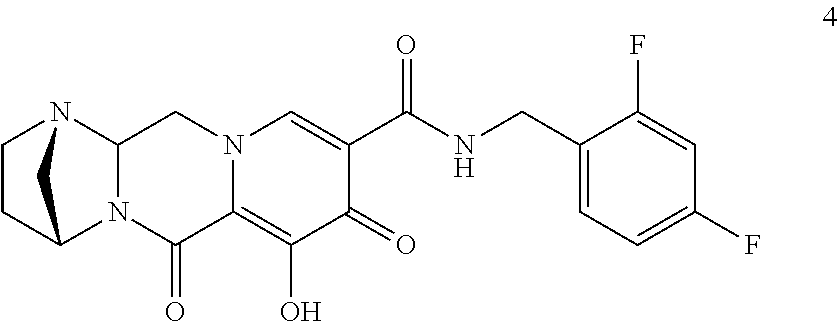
C1(=O)C(C(=O)NCC2=CC=C(F)C=C2F)=CN2C(=C1O)C(=O)N1C(C2)N2CCC1C2
